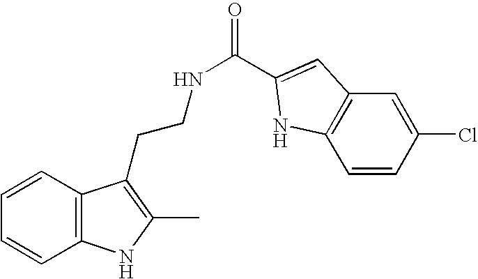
C1=CC2=C(C=C1)NC(C)=C2CCNC(=O)C1=CC2=C(C=CC(Cl)=C2)N1
